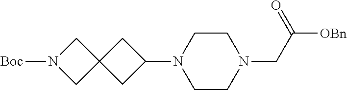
C1CN(CC([OBn])=O)CCN1C1CC2(C1)CN([Boc])C2
